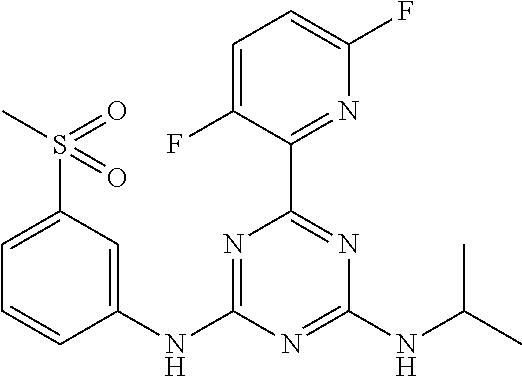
C1=C(S(C)(=O)=O)C=C(NC2=NC(C3=NC(F)=CC=C3F)=NC(NC(C)C)=N2)C=C1
